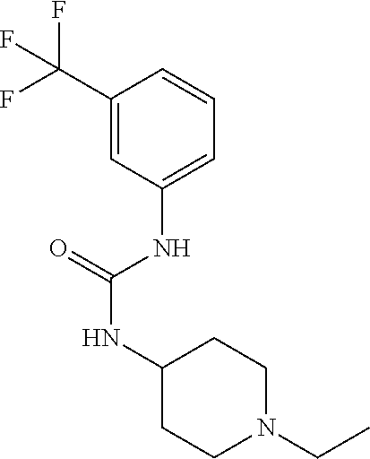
C1(C(F)(F)F)=CC(NC(NC2CCN(CC)CC2)=O)=CC=C1
